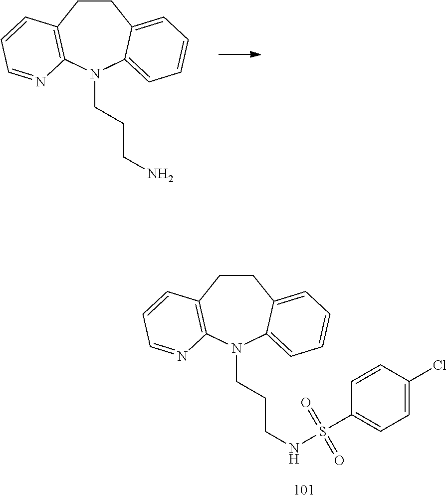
C1CC2=C(N(CCCN)C3=CC=CC=C13)N=CC=C2.C1CC2=C(N(CCCNS(C3=CC=C(Cl)C=C3)(=O)=O)C3=CC=CC=C13)N=CC=C2
